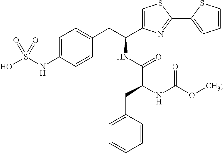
C1=C(C(CC2=CC=C(NS(O)(=O)=O)C=C2)NC(C(CC2=CC=CC=C2)NC(OC)=O)=O)N=C(C2=CC=CS2)S1
